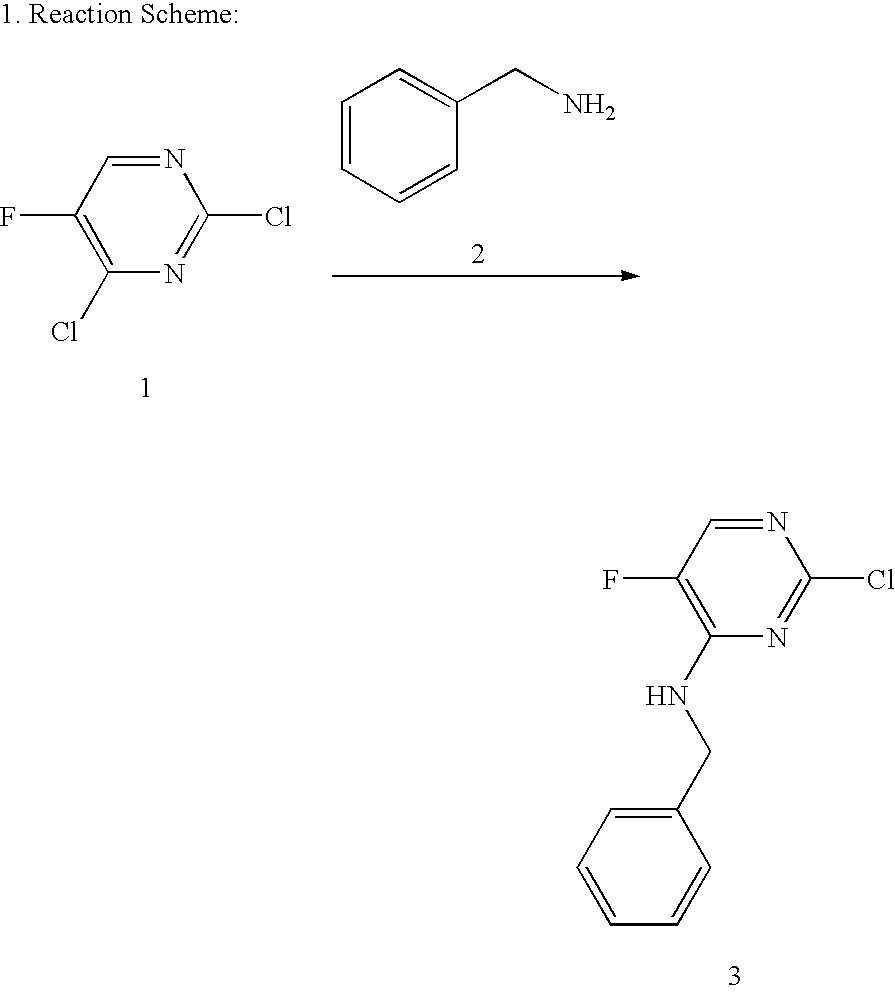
C1(NCC2=CC=CC=C2)=C(F)C=NC(Cl)=N1.C1(F)=C(Cl)N=C(Cl)N=C1.C1=CC=CC(CN)=C1
